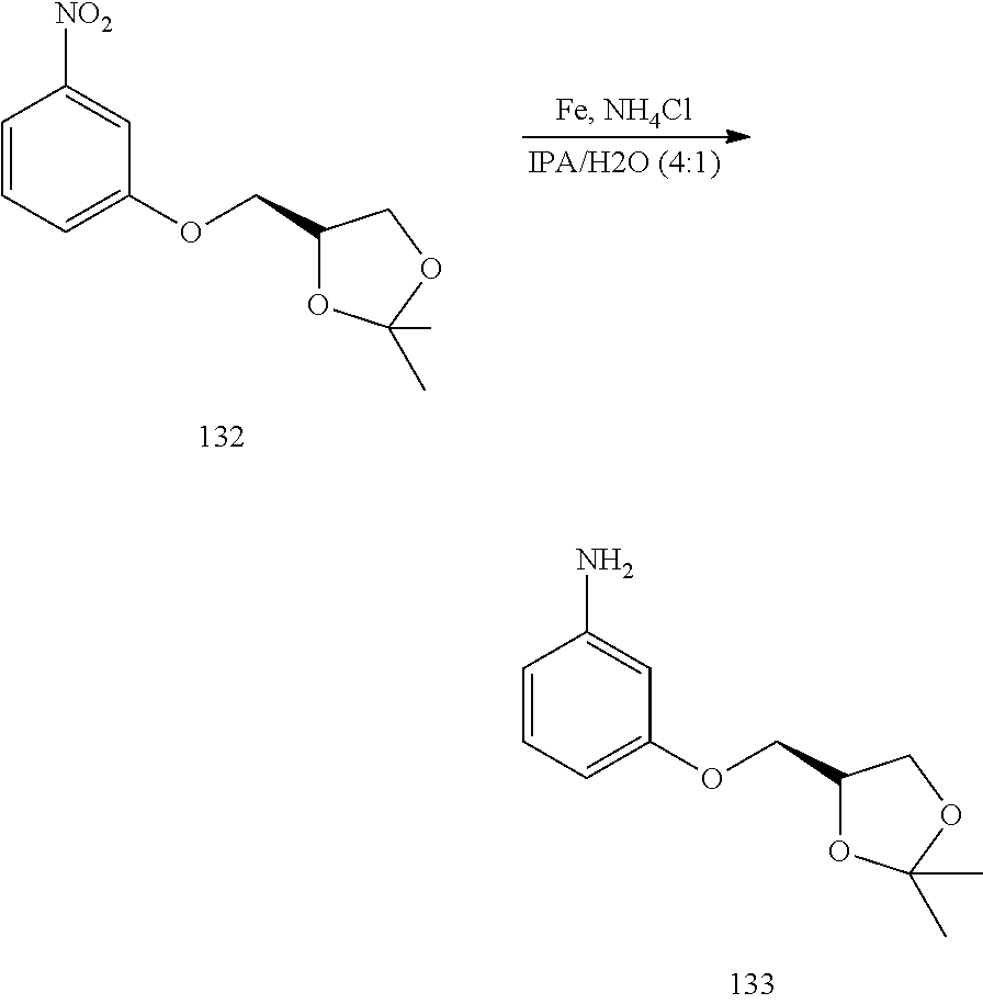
C1=CC=C(OCC2OC(C)(C)OC2)C=C1N.C1=CC=C(OCC2OC(C)(C)OC2)C=C1[NO2]
